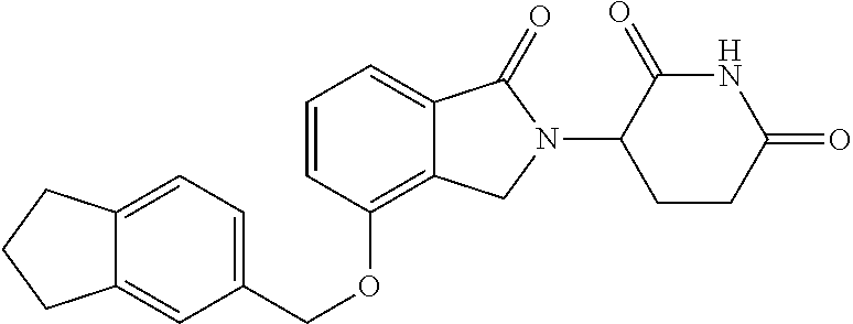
C1=CC(OCC2=CC=C3C(=C2)CCC3)=C2C(=C1)C(=O)N(C1CCC(=O)NC1=O)C2
